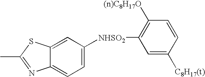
C12=CC([NHSO2]C3=C([(n)C8H17O])C=CC([C8H17(t)])=C3)=CC=C1N=C(C)S2
